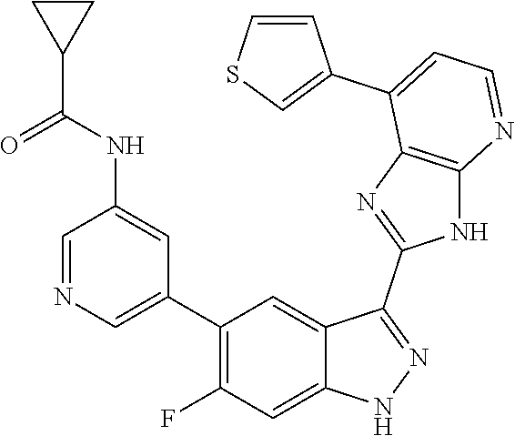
C1=NC=C(C2=C(F)C=C3C(=C2)C(C2=NC4=C(N2)N=CC=C4C2=CSC=C2)=NN3)C=C1NC(C1CC1)=O
